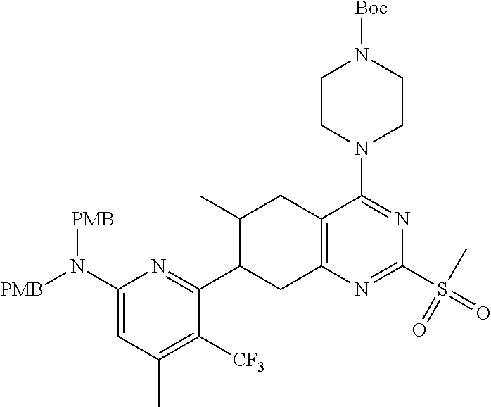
C1CN(C2=NC(S(=O)(=O)C)=NC3=C2CC(C)C(C2=NC(N([PMB])[PMB])=CC(C)=C2[CF3])C3)CCN1[Boc]
